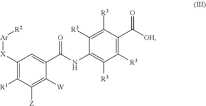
C1([R1])=C([X][Ar][R2])C=C(C(NC2=C([R3])C([R3])=C(C([OH])=O)C([R3])=C2[R3])=O)C([W])=C1[Z]
